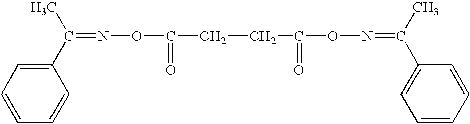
C(C(ON=C(C)C1=CC=CC=C1)=O)CC(ON=C(C1=CC=CC=C1)C)=O
